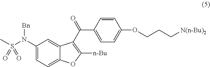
C1(N(S(C)(=O)=O)[Bn])=CC=C2C(=C1)C(C(=O)C1=CC=C(OCCC[N(n-Bu)2])C=C1)=C([n-Bu])O2
